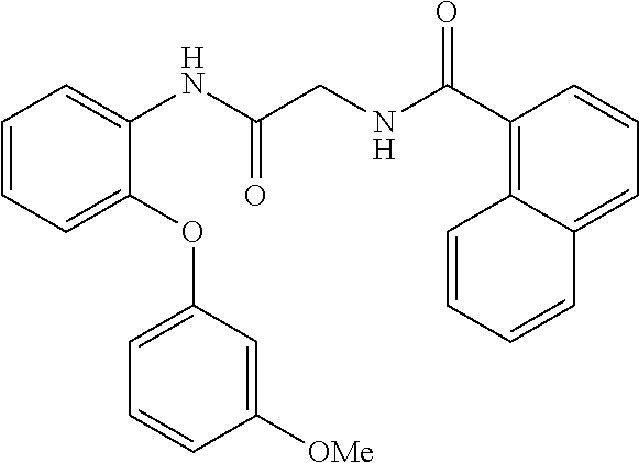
C1=CC=C(OC2=CC=CC([OMe])=C2)C(NC(CNC(C2=C3C(=CC=C2)C=CC=C3)=O)=O)=C1
